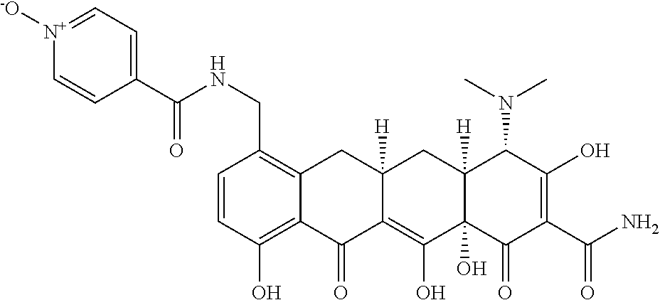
C1=CC(O)=C2C(=C1CNC(C1=CC=[N+]([-O])C=C1)=O)CC1([H])C(=C(O)C3(O)C([H])(C1)C(N(C)C)C(O)=C(C(N)=O)C3=O)C2=O
